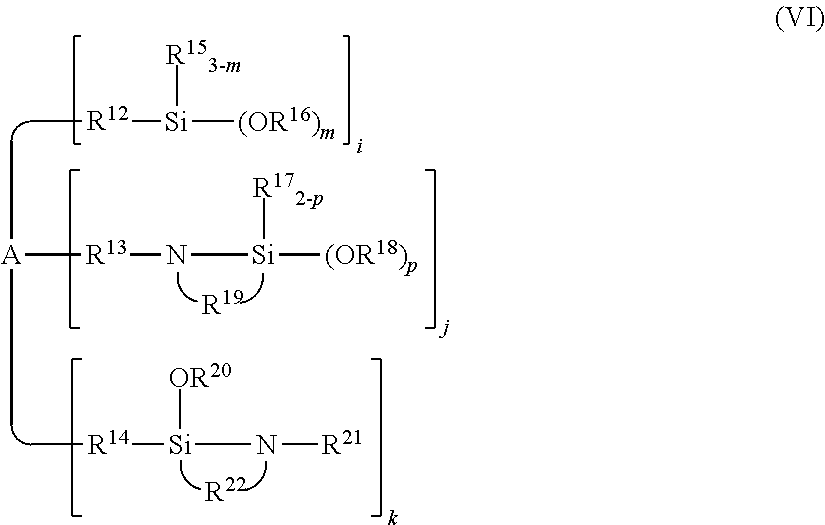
[R12]([Si]([(OR16)m])[R153-m])C.[A]([R13]N[Si]([(OR18)p])[R172-p])(C)C.[R14]([Si](N[R21])[OR20])C.[R19].[R22]
